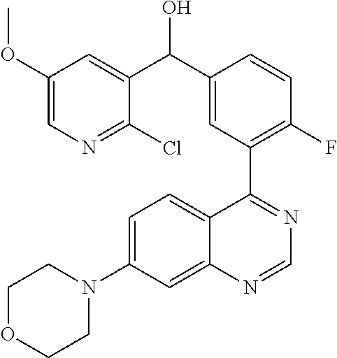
C1(OC)=CN=C(Cl)C(C(C2=CC(C3=NC=NC4=CC(N5CCOCC5)=CC=C34)=C(F)C=C2)O)=C1
